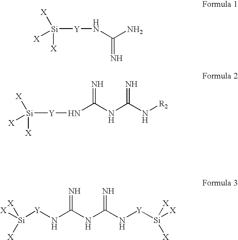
[Si]([X])([X])([X])[Y]NC(N)=N.[Si]([X])([X])([X])[Y]NC(NC(N[R2])=N)=N.[X][Si]([Y]NC(NC(N[Y][Si]([X])([X])[X])=N)=N)([X])[X]
